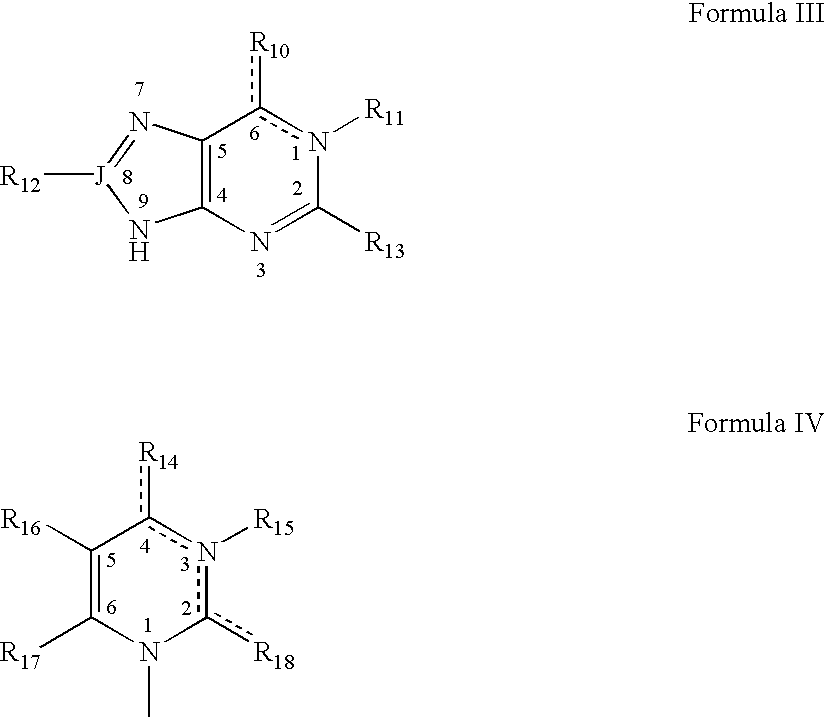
C12=C(N=C([R13])n([R11])c1[R10])N[J]([R12])=N2.c1([R18])n([R15])c([R14])C([R16])=C([R17])N1C
